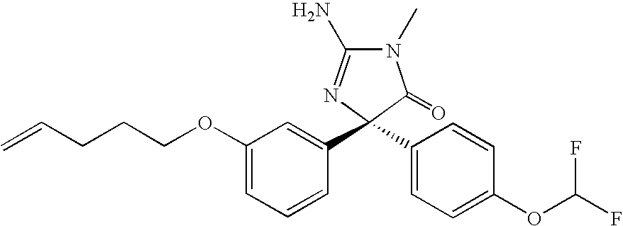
N1(C)C(N)=NC(C2=CC(OCCCC=C)=CC=C2)(C2=CC=C(OC(F)F)C=C2)C1=O
